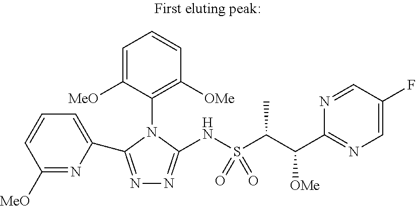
C1=C([MeO])C(N2C(C3=CC=CC([MeO])=N3)=NN=C2NS(C(C(C2=NC=C(F)C=N2)[OMe])C)(=O)=O)=C([OMe])C=C1
